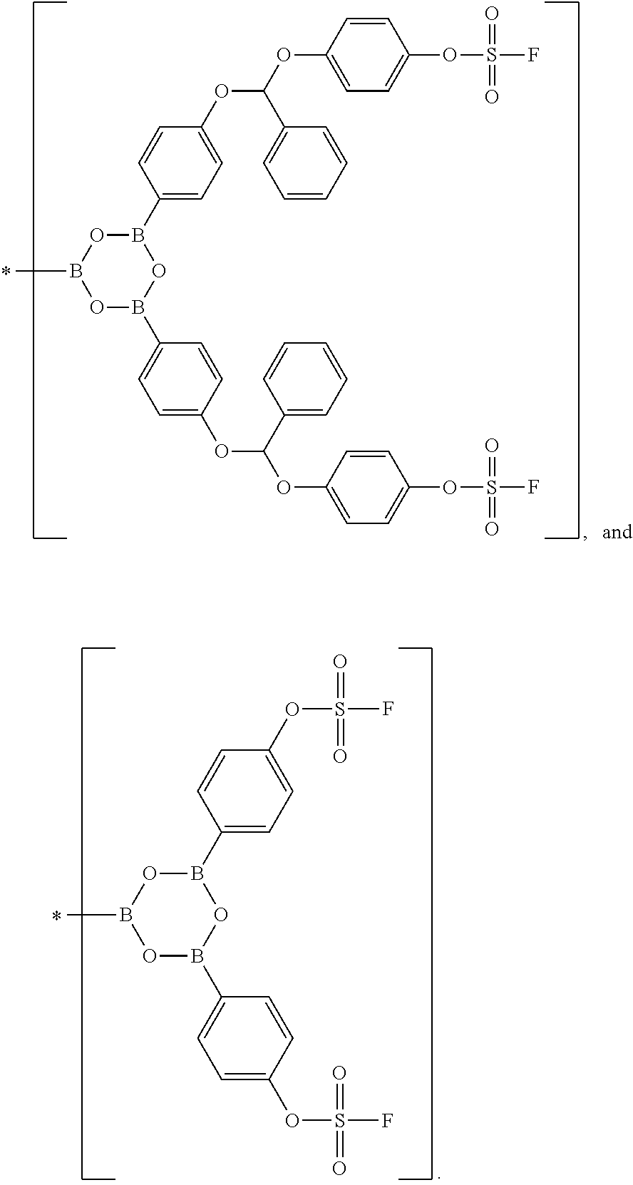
CB1OB(C2=CC=C(OC(OC3=CC=C(OS(F)(=O)=O)C=C3)C3=CC=CC=C3)C=C2)OB(C2=CC=C(OC(OC3=CC=C(OS(F)(=O)=O)C=C3)C3=CC=CC=C3)C=C2)O1.CB1OB(C2=CC=C(OS(F)(=O)=O)C=C2)OB(C2=CC=C(OS(F)(=O)=O)C=C2)O1
